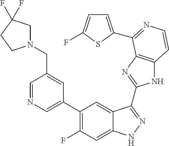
C1=C(C2=C(F)C=C3C(=C2)C(C2=NC4=C(N2)C=CN=C4C2=CC=C(F)S2)=NN3)C=C(CN2CC(F)(F)CC2)C=N1
